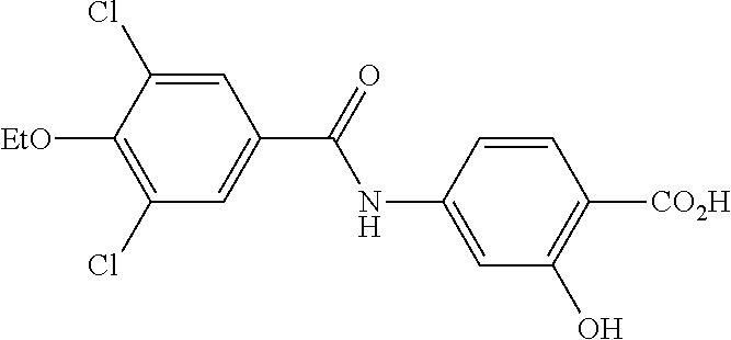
C1=C(NC(C2=CC(Cl)=C([EtO])C(Cl)=C2)=O)C=CC([CO2H])=C1O
